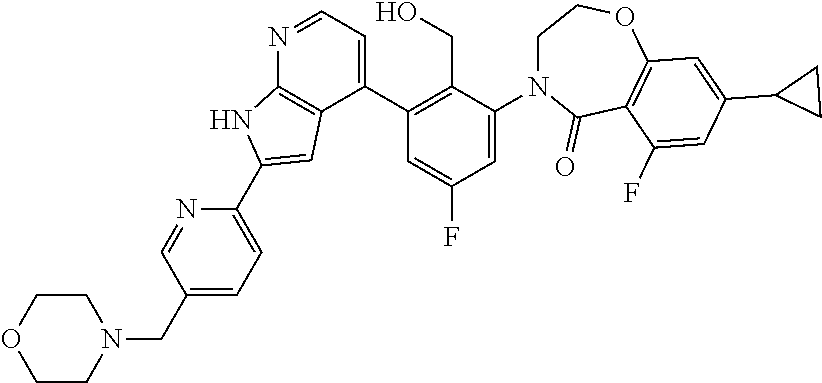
N1=CC=C(C2=C(CO)C(N3CCOC4=C(C3=O)C(F)=CC(C3CC3)=C4)=CC(F)=C2)C2=C1NC(C1=CC=C(CN3CCOCC3)C=N1)=C2
